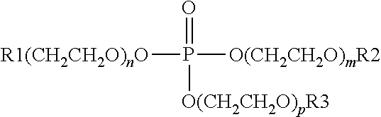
[R1(CH2CH2O)nO]P(=O)([O(CH2CH2O)mR2])[O(CH2CH2O)pR3]
